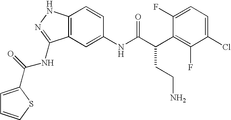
C12=C(C=C(NC(C(C3=C(F)C(Cl)=CC=C3F)CCN)=O)C=C1)C(NC(=O)C1=CC=CS1)=NN2
